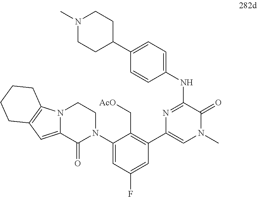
N1=C(NC2=CC=C(C3CCN(C)CC3)C=C2)C(=O)N(C)C=C1C1=C(C[AcO])C(N2CCN3C(=CC4=C3CCCC4)C2=O)=CC(F)=C1
